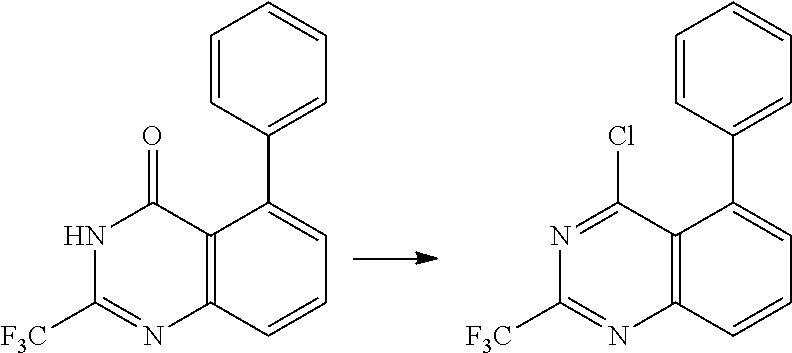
C12=C(C=CC=C1C1=CC=CC=C1)N=C([F3C])NC2=O.C12=C(C=CC=C1C1=CC=CC=C1)N=C([F3C])N=C2Cl
